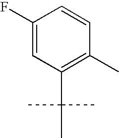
C1(F)=CC(C(C)(C)C)=C(C)C=C1
